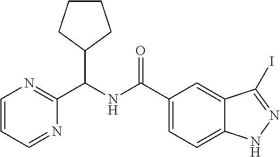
C1(C(NC(C2=CC=C3C(=C2)C(I)=NN3)=O)C2CCCC2)=NC=CC=N1
